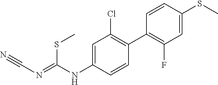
C1=CC(SC)=CC(F)=C1C1=C(Cl)C=C(NC(=NC#N)SC)C=C1
